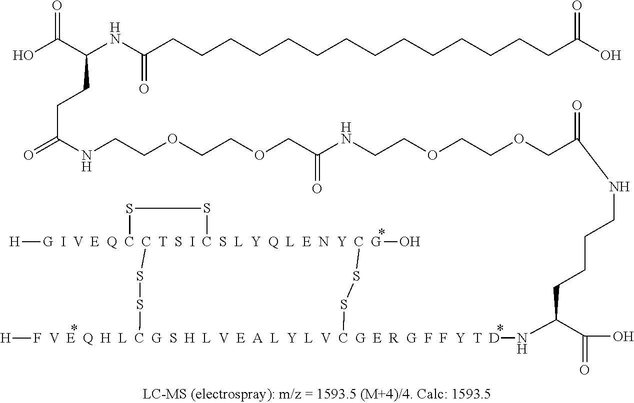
O(CC(NCCCCC(C(O)=O)N[F  V  E  Q  H  L  C  G  S  H  L  V  E  A  L  Y  L  V  C  G  E  R  G  F  F  Y  T  D]1([H])SS[G  I  V  E  Q  C  C  T  S  I  C  S  L  Y  Q  L  E  N  Y  C  G]2(O)([H])(SS2)SS1)=O)CCOCCNC(COCCOCCNC(CCC(NC(CCCCCCCCCCCCCCC(O)=O)=O)C(O)=O)=O)=O
